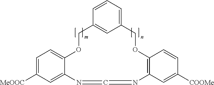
C1=C([MeOOC])C=C2C(=C1)OCC1=CC(=CC=C1)COC1=C(N=C=N2)C=C([COOMe])C=C1
